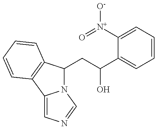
N12C(CC(C3=CC=CC=C3[N+](=O)[O-])O)C3=C(C1=CN=C2)C=CC=C3
